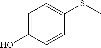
C1=C(O)C=CC(SC)=C1
